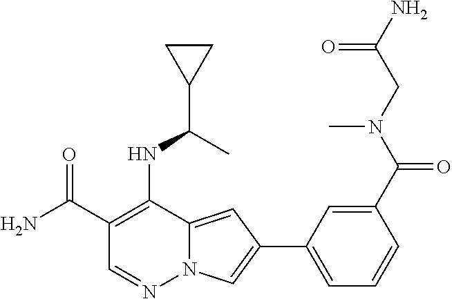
C1(C(N)=O)=C(NC(C2CC2)C)C2=CC(C3=CC=CC(C(N(CC(N)=O)C)=O)=C3)=CN2N=C1
